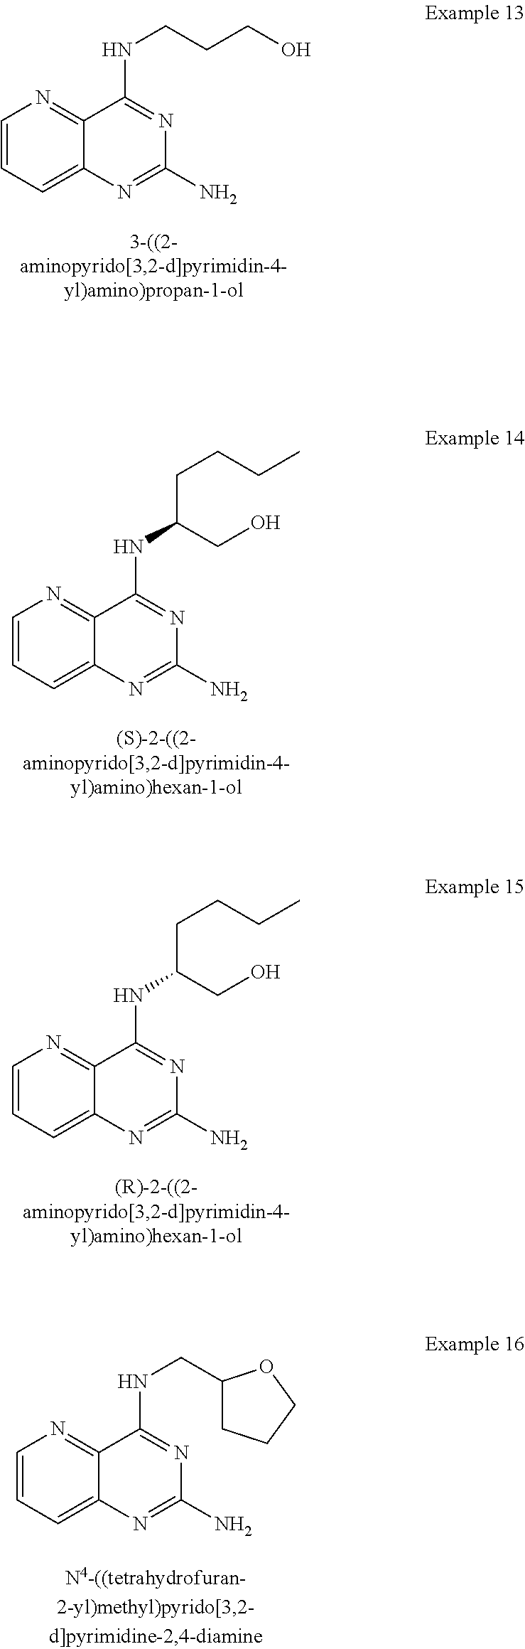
C12=NC=CC=C1N=C(N)N=C2NCC1CCCO1.C12=NC=CC=C1N=C(N)N=C2NCCCO.C12=NC=CC=C1N=C(N)N=C2NC(CO)CCCC.C12=NC=CC=C1N=C(N)N=C2NC(CO)CCCC
